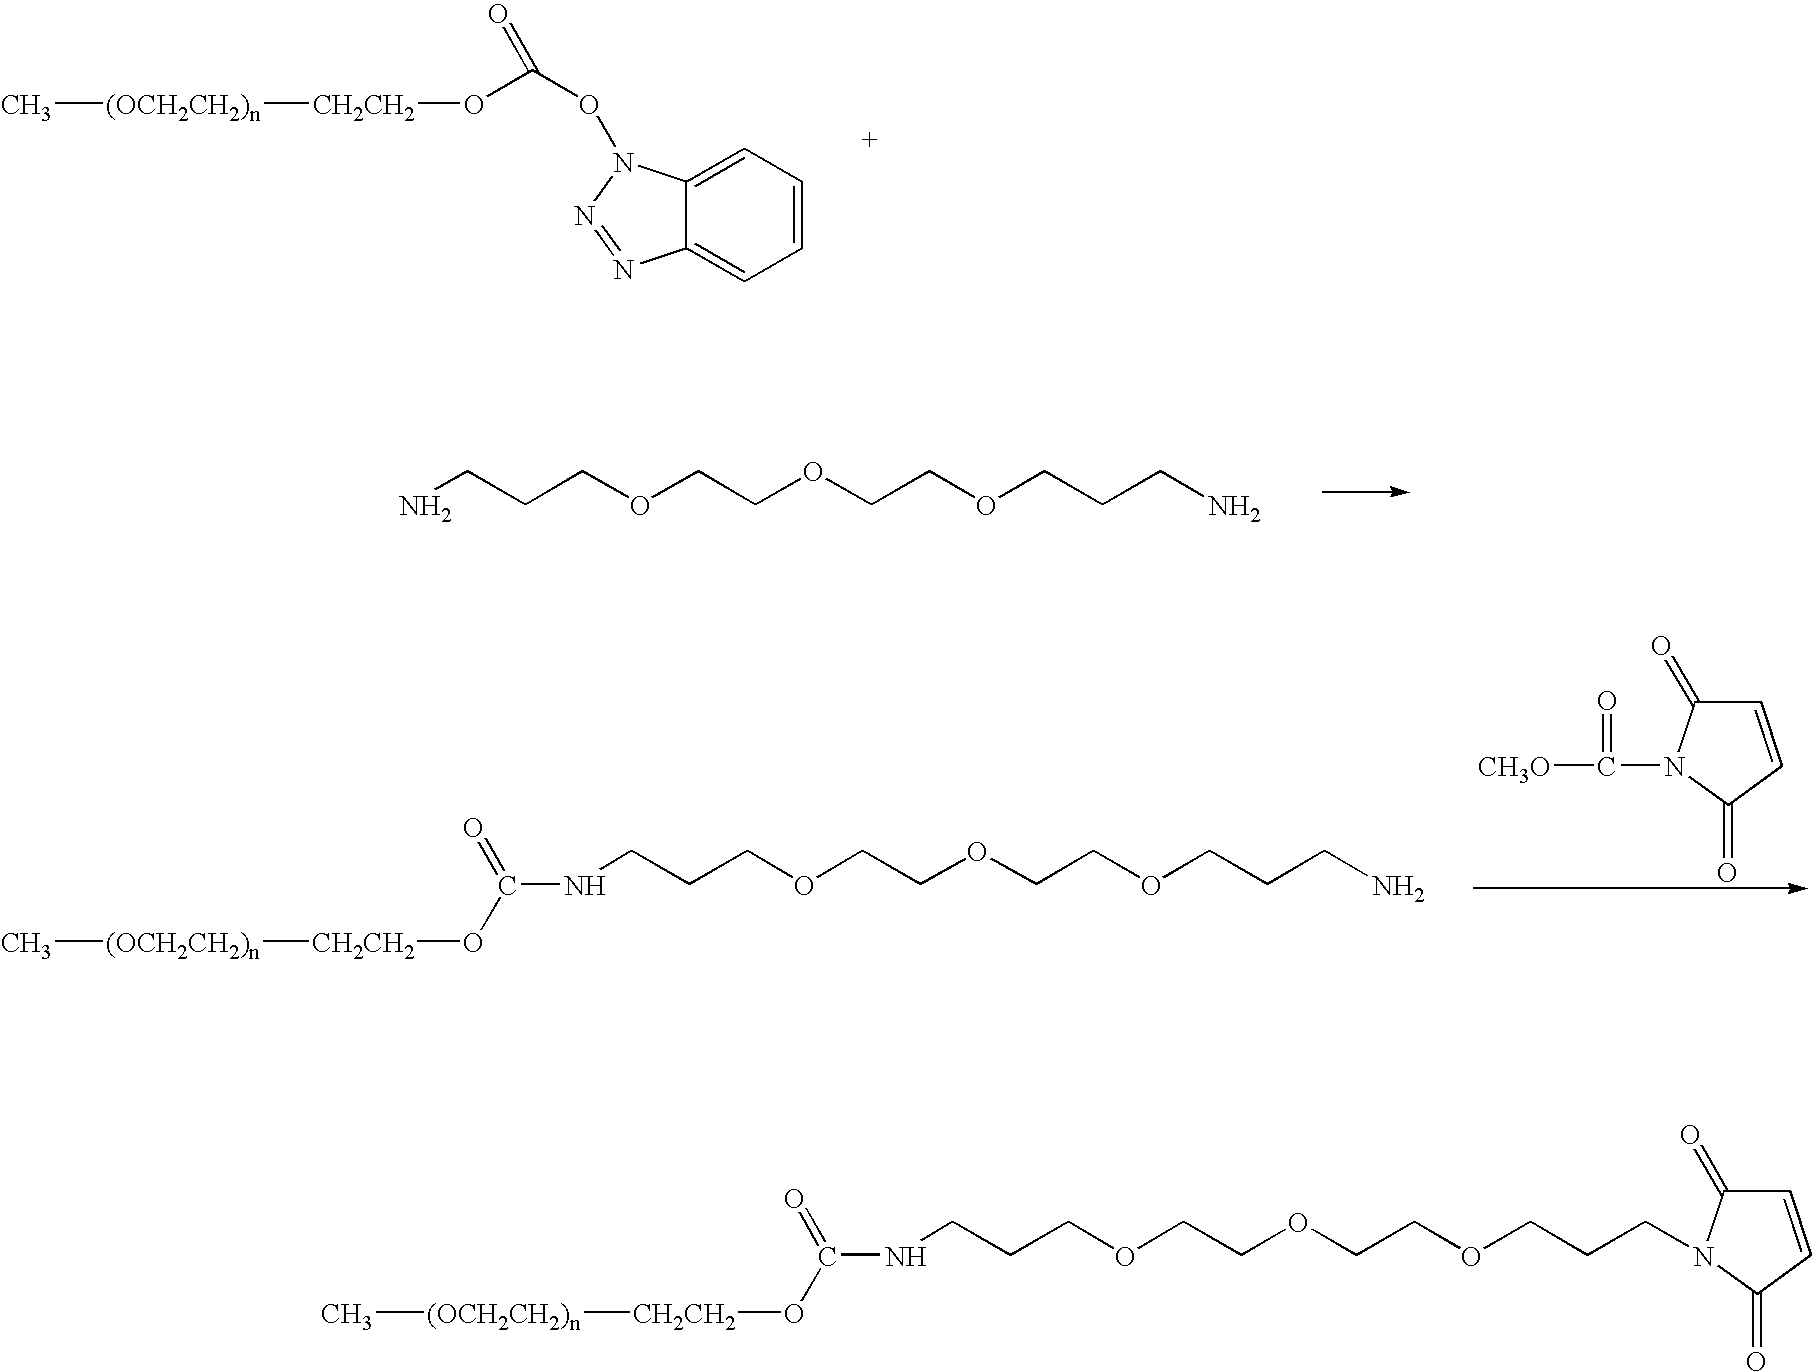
C1=CC=C2C(=C1)N=NN2OC(O[CH2CH2][(OCH2CH2)n]C)=O.NCCCOCCOCCOCCCN.C1=CC(=O)N(C([CH3O])=O)C1=O.NCCCOCCOCCOCCCNC(O[CH2CH2][(OCH2CH2)n]C)=O.C1=CC(=O)N(CCCOCCOCCOCCCNC(O[CH2CH2][(OCH2CH2)n]C)=O)C1=O
